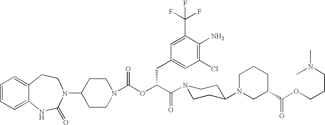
C12=CC=CC=C1NC(=O)N(C1CCN(C(OC(C(=O)N3CCC(N4CC(C(OCCCN(C)C)=O)CCC4)CC3)CC3=CC(Cl)=C(N)C(C(F)(F)F)=C3)=O)CC1)CC2
